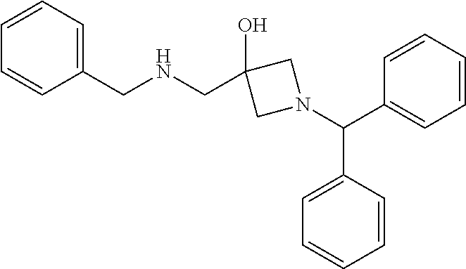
C(C1=CC=CC=C1)NCC1(O)CN(C(C2=CC=CC=C2)C2=CC=CC=C2)C1
